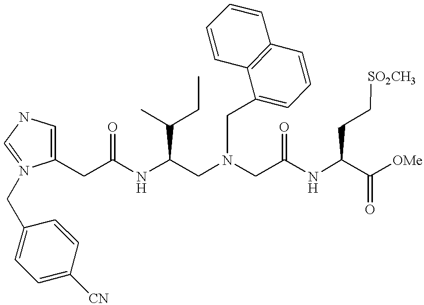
C1(CC(NC(CN(CC(NC(C([OMe])=O)CC[SO2CH3])=O)CC2=CC=CC3=C2C=CC=C3)C(CC)C)=O)=CNC=N1CC1=CC=C([CN])C=C1
